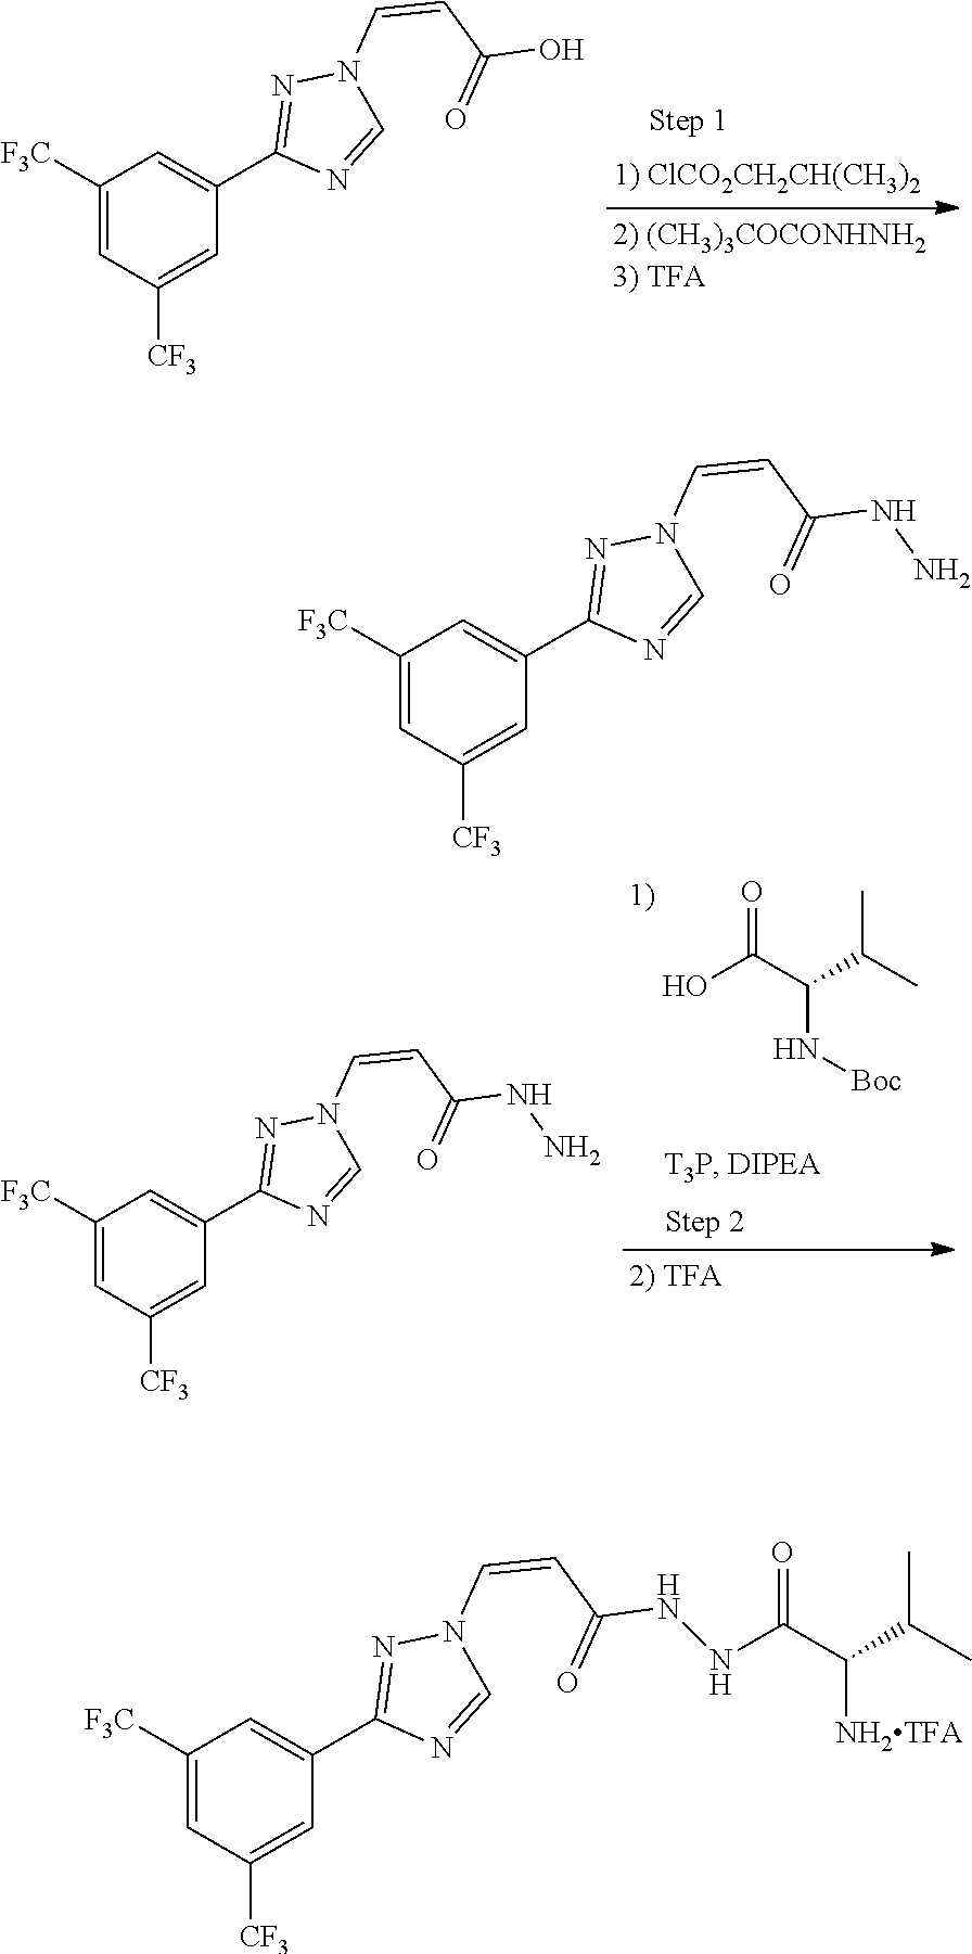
C1([F3C])=CC([CF3])=CC(C2=NN(C=CC(O)=O)C=N2)=C1.C1([F3C])=CC([CF3])=CC(C2=NN(C=CC(NN)=O)C=N2)=C1.OC(C(C(C)C)N[Boc])=O.C1([F3C])=CC([CF3])=CC(C2=NN(C=CC(NN)=O)C=N2)=C1.C1([F3C])=CC([CF3])=CC(C2=NN(C=CC(NNC(C(C(C)C)[NH2TFA])=O)=O)C=N2)=C1
